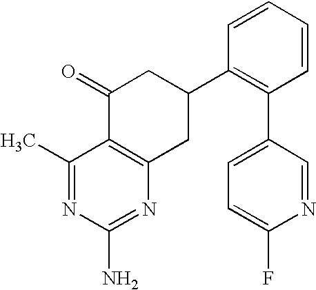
C1(C)=NC(N)=NC2=C1C(=O)CC(C1=C(C3=CC=C(F)N=C3)C=CC=C1)C2
